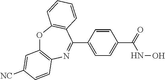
O=C(C1=CC=C(C2=NC3=C(OC4=C2C=CC=C4)C=C([NC])C=C3)C=C1)NO
